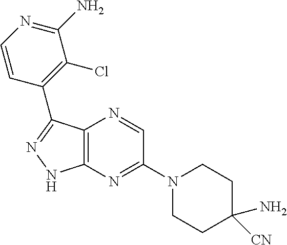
C12=C(N=C(N3CCC(N)([CN])CC3)C=N1)NN=C2C1=C(Cl)C(N)=NC=C1
